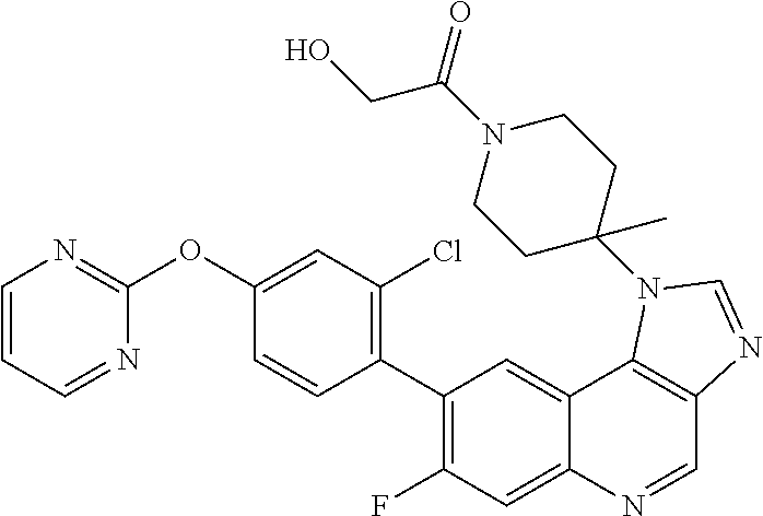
C1=CC=NC(OC2=CC(Cl)=C(C3=C(F)C=C4C(=C3)C3=C(C=N4)N=CN3C3(C)CCN(C(=O)CO)CC3)C=C2)=N1
